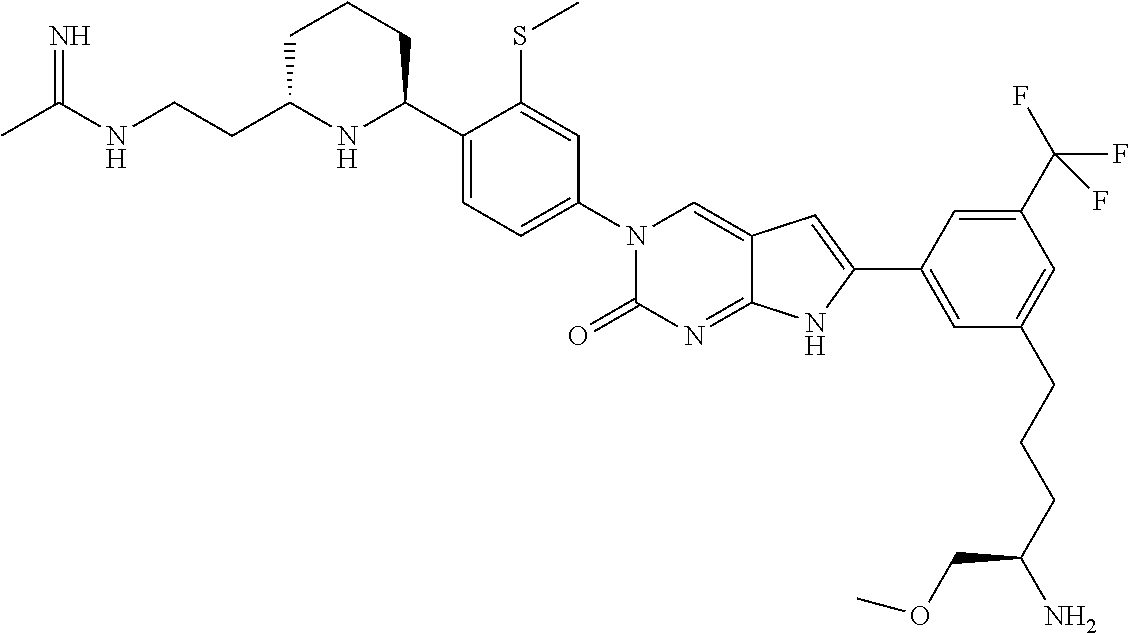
CC(NCCC1NC(C2=CC=C(N3C(=O)N=C4C(=C3)C=C(C3=CC(CCCC(N)COC)=CC(C(F)(F)F)=C3)N4)C=C2SC)CCC1)=N
